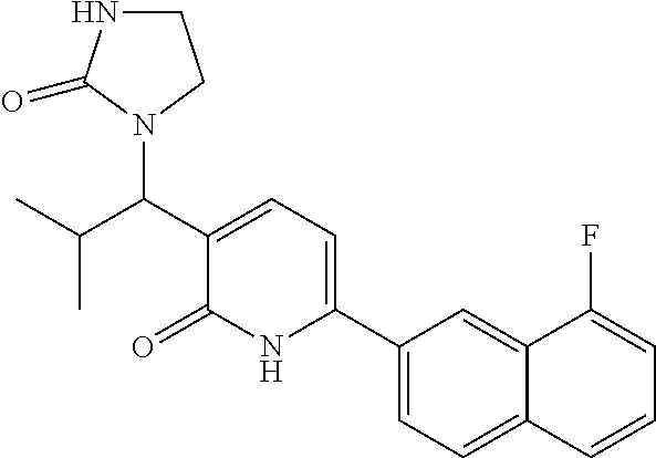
C1(C2=CC=C(C(C(C)C)N3CCNC3=O)C(=O)N2)=CC=C2C(=C1)C(F)=CC=C2
